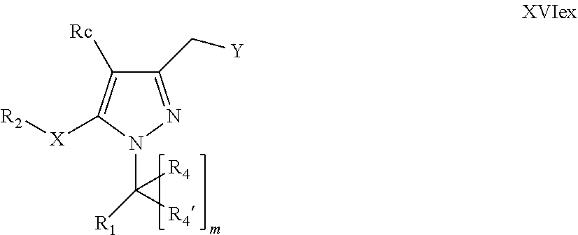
C1(C[Y])=NN(C([R4])([R4])[R1])C([X][R2])=C1[Rc]
